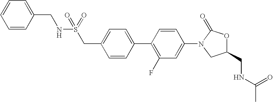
C1=C(CS(NCC2=CC=CC=C2)(=O)=O)C=CC(C2=C(F)C=C(N3CC(CNC(C)=O)OC3=O)C=C2)=C1
